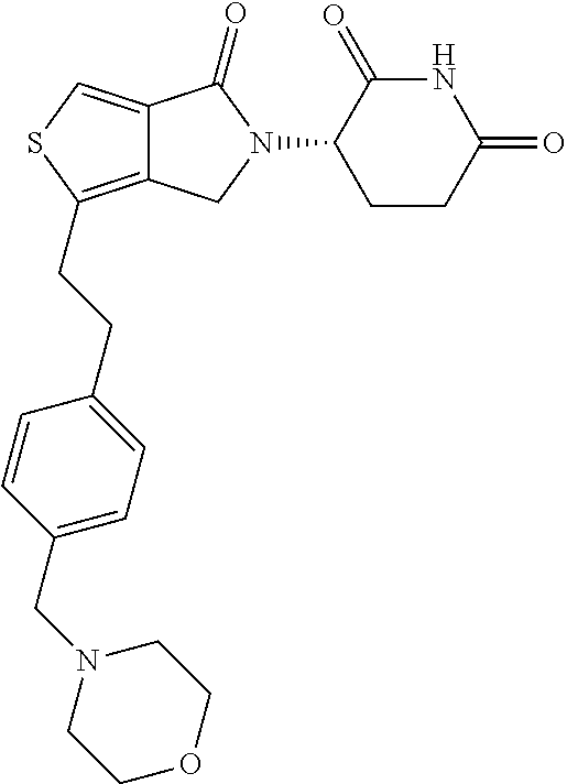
C12=CSC(CCC3=CC=C(CN4CCOCC4)C=C3)=C1CN(C1CCC(=O)NC1=O)C2=O
